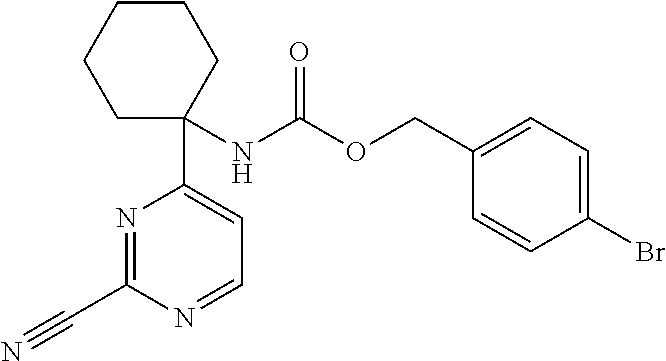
N1=C(C#N)N=CC=C1C1(NC(OCC2=CC=C(Br)C=C2)=O)CCCCC1
